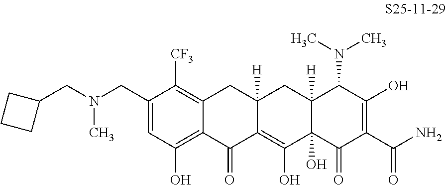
C1(CN(CC2CCC2)C)=CC(O)=C2C(=C1[CF3])CC1([H])C(=C(O)C3(O)C([H])(C1)C(N(C)C)C(O)=C(C(N)=O)C3=O)C2=O
